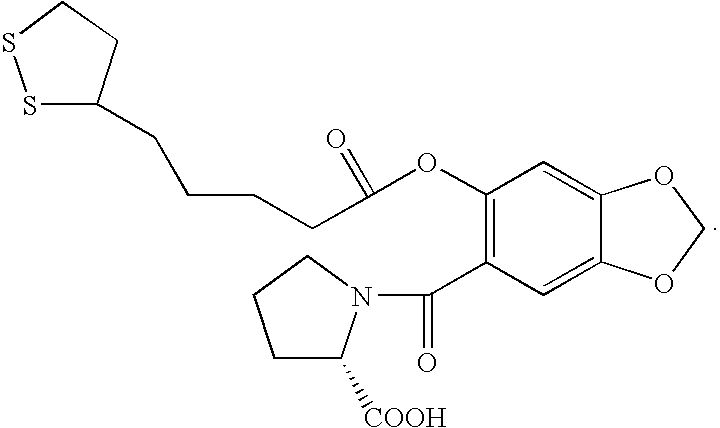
C1(C(=O)N2C([COOH])CCC2)=C(OC(CCCCC2CCSS2)=O)C=C2C(=C1)OCO2
